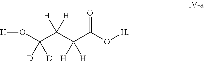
O(C(C(C(C(O[H])=O)([H])[H])([H])[H])([D])[D])[H]
